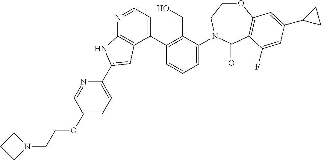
C1(C2=C(CO)C(N3CCOC4=C(C3=O)C(F)=CC(C3CC3)=C4)=CC=C2)=CC=NC2=C1C=C(C1=CC=C(OCCN3CCC3)C=N1)N2
